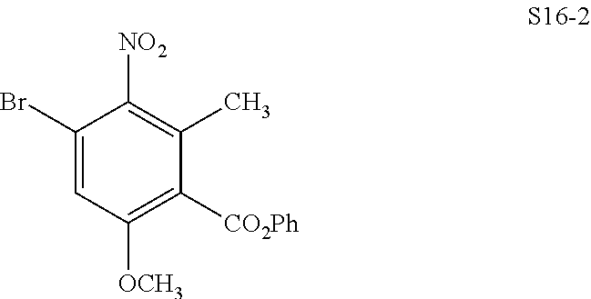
C1(Br)=CC([OCH3])=C([CO2Ph])C(C)=C1[NO2]
